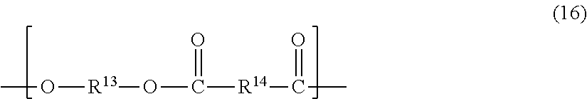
CO[R13]OC([R14]C(C)=O)=O
